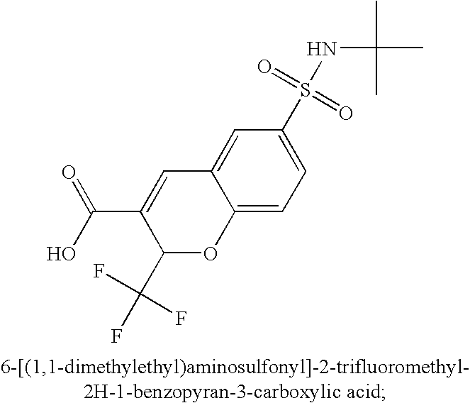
C12=CC=C(S(NC(C)(C)C)(=O)=O)C=C1C=C(C(=O)O)C(C(F)(F)F)O2
